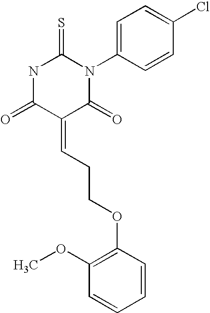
N1C(=O)C(=CCCOC2=C(OC)C=CC=C2)C(=O)N(C2=CC=C(Cl)C=C2)C1=S
